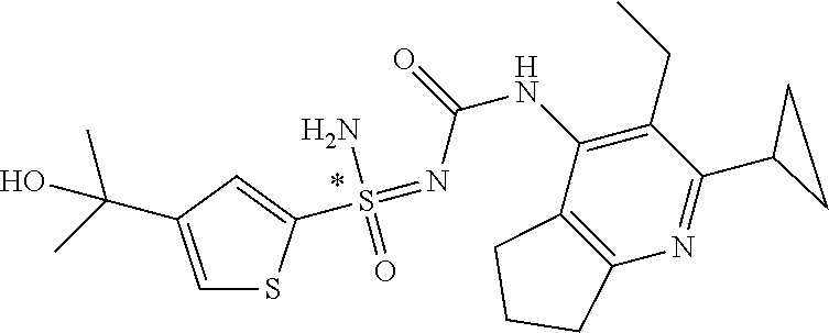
C1CC1C1=NC2=C(C(NC(=O)N=S(=O)(N)C3=CC(C(O)(C)C)=CS3)=C1CC)CCC2
